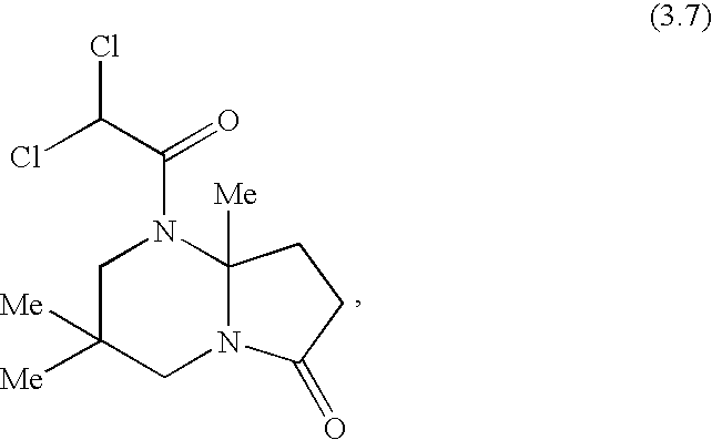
C1C([Me])([Me])CN2C([Me])(N1C(=O)C(Cl)Cl)CCC2=O
